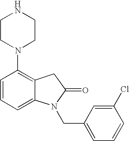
C1=CC=C2C(=C1N1CCNCC1)CC(=O)N2CC1=CC=CC(Cl)=C1
